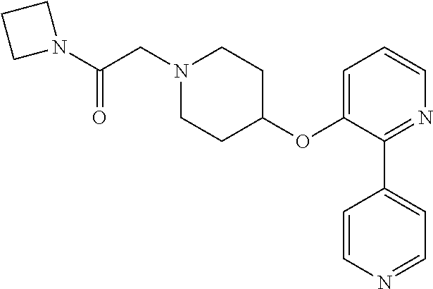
O=C(N1CCC1)CN1CCC(OC2=CC=CN=C2C2=CC=NC=C2)CC1
